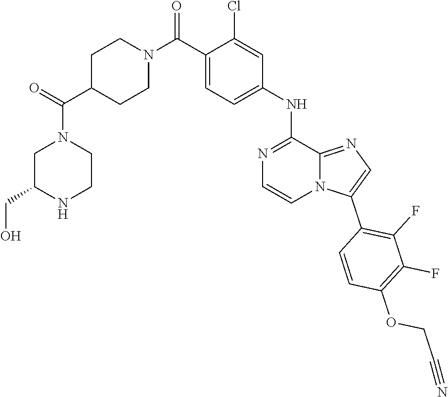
C1C(C(N2CC(CO)NCC2)=O)CCN(C(C2=CC=C(NC3=NC=CN4C3=NC=C4C3=C(F)C(F)=C(OCC#N)C=C3)C=C2Cl)=O)C1
